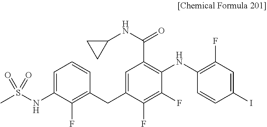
C1=CC(I)=CC(F)=C1NC1=C(C(NC2CC2)=O)C=C(CC2=C(F)C(NS(C)(=O)=O)=CC=C2)C(F)=C1F
